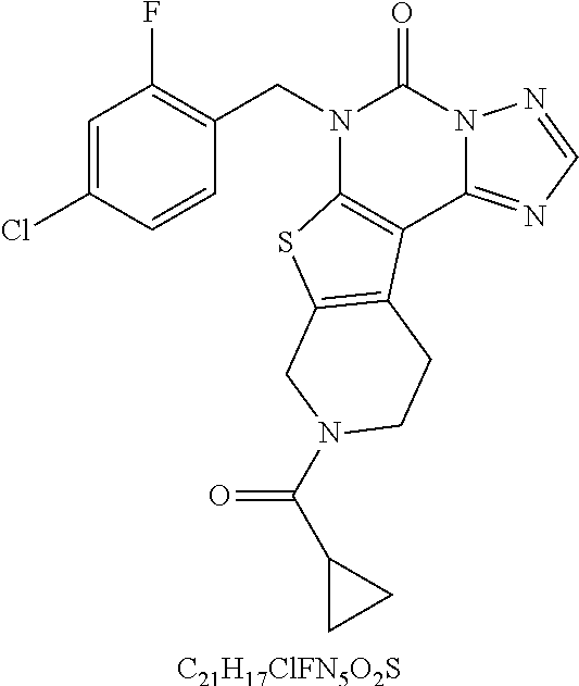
[C21H17ClFN5O2S].C1=C(Cl)C=CC(CN2C3=C(C4=NC=NN4C2=O)C2=C(S3)CN(C(C3CC3)=O)CC2)=C1F
